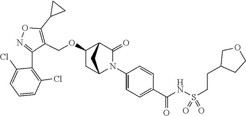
C1(OCC2=C(C3CC3)ON=C2C2=C(Cl)C=CC=C2Cl)CC2N(C3=CC=C(C(NS(=O)(=O)CCC4CCOC4)=O)C=C3)C(=O)C1C2
